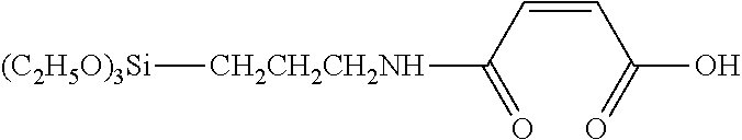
[(C2H5O)3Si][CH2CH2CH2NH]C(=O)C=CC(=O)O
